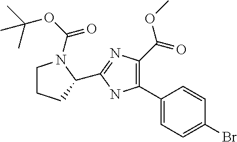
C1(C2=C(C(=O)OC)N=C(C3CCCN3C(OC(C)(C)C)=O)N2)=CC=C(Br)C=C1
